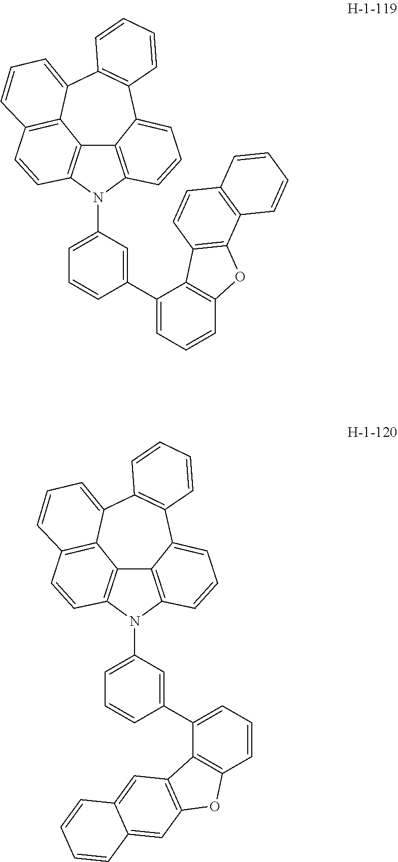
C12=C3N(C4=CC=CC(C5=CC=CC6=C5C5=C(O6)C6=C(C=C5)C=CC=C6)=C4)C4=C1C(=CC=C4)C1=C(C4=CC=CC(=C24)C=C3)C=CC=C1.C12=C3N(C4=CC=CC(C5=CC=CC6=C5C5=C(O6)C=C6C(=C5)C=CC=C6)=C4)C4=C1C(=CC=C4)C1=C(C4=CC=CC(=C24)C=C3)C=CC=C1
